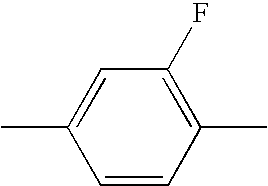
C1(C)=CC(F)=C(C)C=C1
